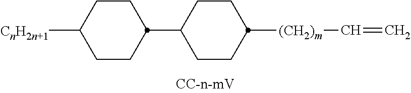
[CnH2n+1]C1CCC(C2CCC([(CH2)m]C=C)CC2)CC1
